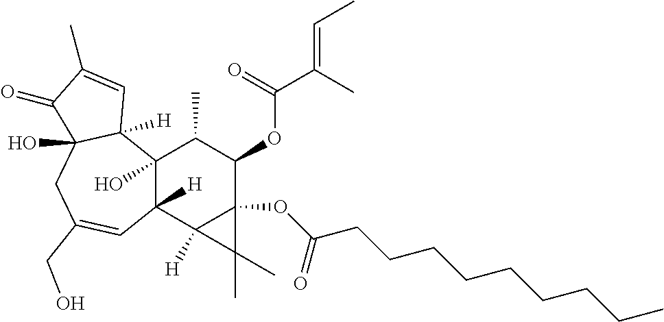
C12(O)C([H])(C3([H])C(OC(CCCCCCCCC)=O)(C(OC(C(C)=CC)=O)C1C)C3(C)C)C=C(CO)CC1(O)C2([H])C=C(C)C1=O
